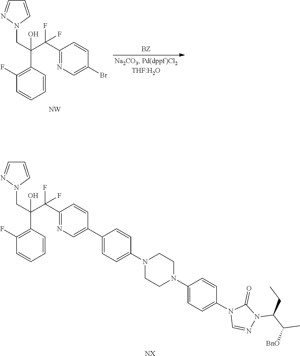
C(C(C(F)(C1=NC=C(C2=CC=C(N3CCN(C4=CC=C(N5C=NN(C(C([BnO])C)CC)C5=O)C=C4)CC3)C=C2)C=C1)F)(O)C1=C(F)C=CC=C1)N1C=CC=N1.[NX].C(C(C(F)(C1=NC=C(Br)C=C1)F)(O)C1=C(F)C=CC=C1)N1C=CC=N1.[NW]
